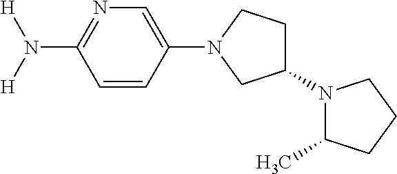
C1(N2CC(N3C(C)CCC3)CC2)=CN=C(N([H])[H])C=C1
